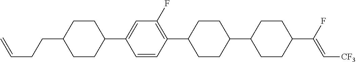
C1CC(C2=CC(F)=C(C3CCC(C4CCC(C(F)=C[CF3])CC4)CC3)C=C2)CCC1CCC=C
